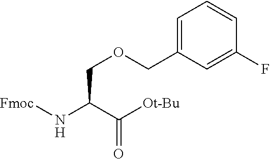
[Fmoc]NC(C([Ot-Bu])=O)COCC1=CC=CC(F)=C1
